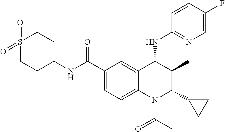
C12=CC(C(NC3CCS(=O)(=O)CC3)=O)=CC=C1N(C(C)=O)C(C1CC1)C(C)C2NC1=NC=C(F)C=C1
